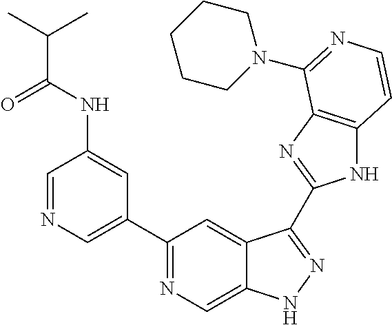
C1=NC=C(C2=NC=C3C(=C2)C(C2=NC4=C(N2)C=CN=C4N2CCCCC2)=NN3)C=C1NC(C(C)C)=O
